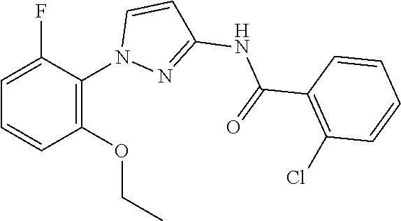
C1(C(=O)NC2=NN(C3=C(OCC)C=CC=C3F)C=C2)=C(Cl)C=CC=C1
